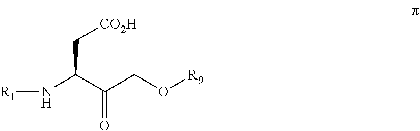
N(C(C(CO[R9])=O)C[CO2H])[R1]
